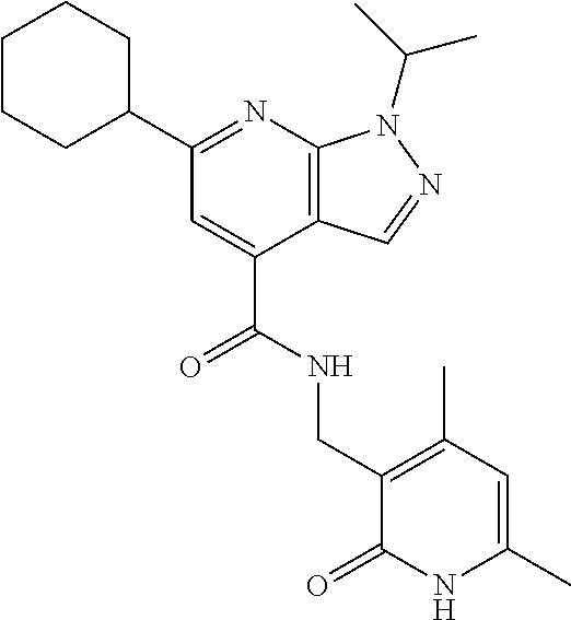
C1CC(C2=NC3=C(C(C(NCC4=C(C)C=C(C)NC4=O)=O)=C2)C=NN3C(C)C)CCC1
